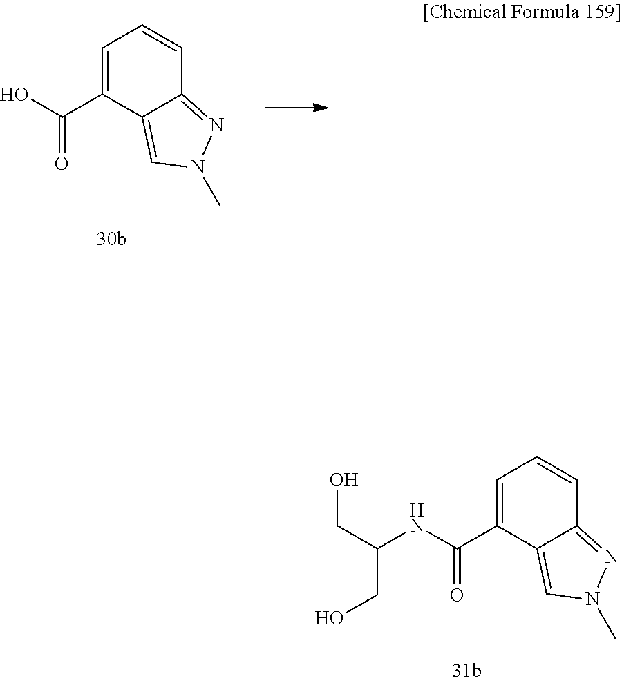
C1=C(C(NC(CO)CO)=O)C2=CN(C)N=C2C=C1.C1=C(C(O)=O)C2=CN(C)N=C2C=C1
